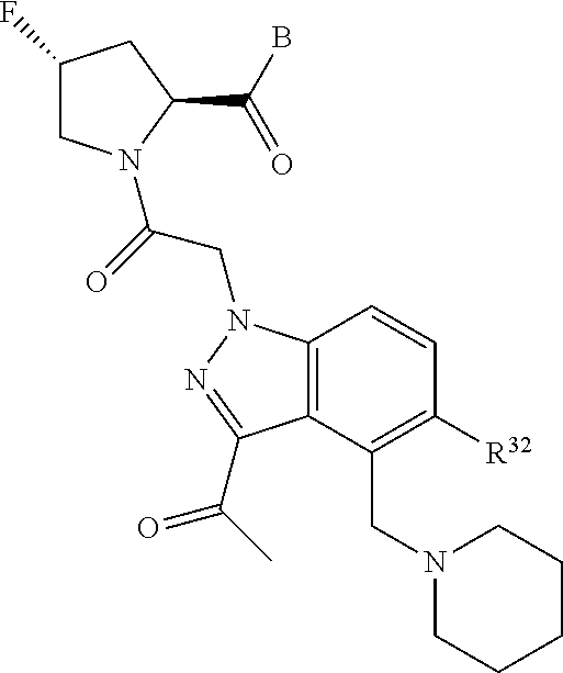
C1(F)CN(C(=O)CN2C3=C(C(CN4CCCCC4)=C([R32])C=C3)C(C(=O)C)=N2)C(C(B)=O)C1
